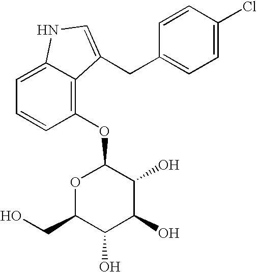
O1C(CO)C(O)C(O)C(O)C1OC1=C2C(=CC=C1)NC=C2CC1=CC=C(Cl)C=C1
